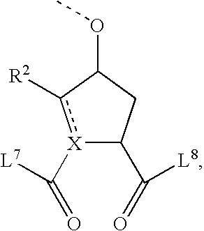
[X]1(C(=O)[L7])c([R2])C(OC)CC1C(=O)[L8]
